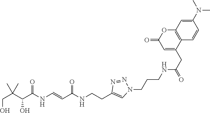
N1=NC(CCNC(C=CNC(C(C(C)(CO)C)O)=O)=O)=CN1CCCNC(=O)CC1=CC(=O)OC2=C1C=CC(N(C)C)=C2
